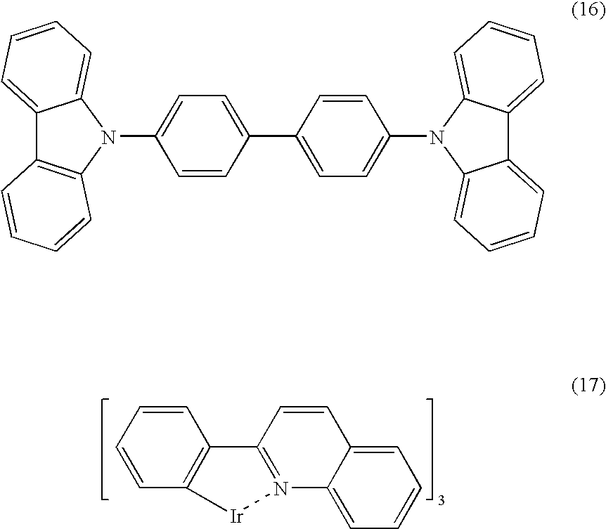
C1=CC=CC2=C1C1=N(C3=CC=CC=C3C=C1)[Ir]2.C1=CC(C2=CC=C(N3C4=CC=CC=C4C4=CC=CC=C34)C=C2)=CC=C1N1C2=CC=CC=C2C2=C1C=CC=C2
